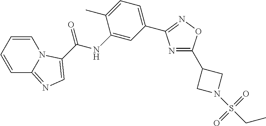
N1=C(C2CN(S(CC)(=O)=O)C2)ON=C1C1=CC=C(C)C(NC(=O)C2=CN=C3C=CC=CN32)=C1
